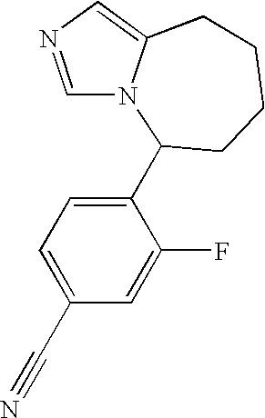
C1=NC=C2N1C(C1=CC=C(C#N)C=C1F)CCCC2
